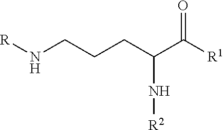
[R]NCCCC(N[R2])C([R1])=O
